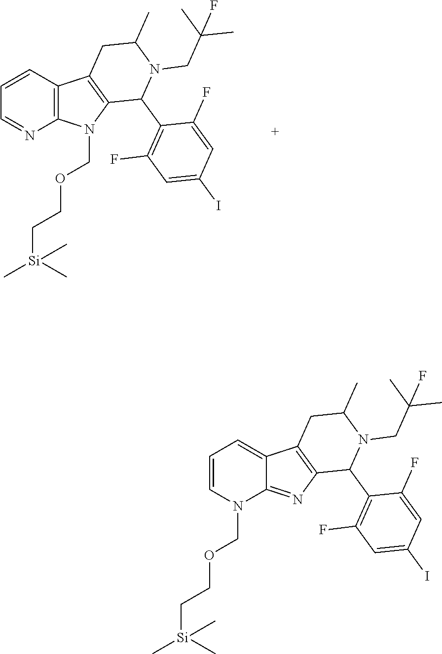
C1=CC2=C(N=C1)N(COCC[Si](C)(C)C)C1=C2CC(C)N(CC(C)(C)F)C1C1=C(F)C=C(I)C=C1F.C1=CN(COCC[Si](C)(C)C)C2=NC3=C(C2=C1)CC(C)N(CC(C)(C)F)C3C1=C(F)C=C(I)C=C1F
